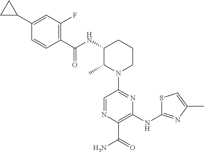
N1(C2=NC(NC3=NC(C)=CS3)=C(C(=O)N)N=C2)CCCC(NC(C2=C(F)C=C(C3CC3)C=C2)=O)C1C
